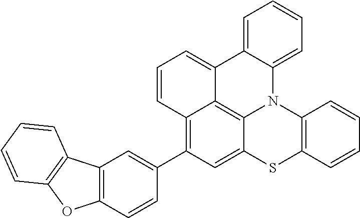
C1=CC=C2C(=C1)C1=CC=CC3=C(C4=CC5=C(C=C4)OC4=C5C=CC=C4)C=C4C(=C13)N2C1=C(S4)C=CC=C1
